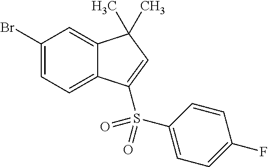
C1(Br)=CC=C2C(=C1)C(C)(C)C=C2S(C1=CC=C(F)C=C1)(=O)=O
